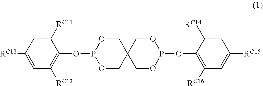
C1OP(OC2=C([RC13])C=C([RC12])C=C2[RC11])OCC12COP(OC1=C([RC16])C=C([RC15])C=C1[RC14])OC2
